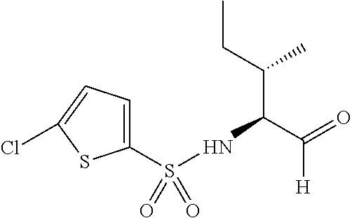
C1(S(=O)(=O)NC(C(=O)[H])C(CC)C)=CC=C(Cl)S1
